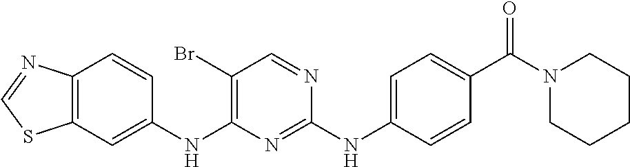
C12=C(C=C(NC3=C(Br)C=NC(NC4=CC=C(C(N5CCCCC5)=O)C=C4)=N3)C=C1)SC=N2
